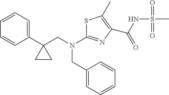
C(N(C1=NC(C(NS(C)(=O)=O)=O)=C(C)S1)CC1=CC=CC=C1)C1(C2=CC=CC=C2)CC1
